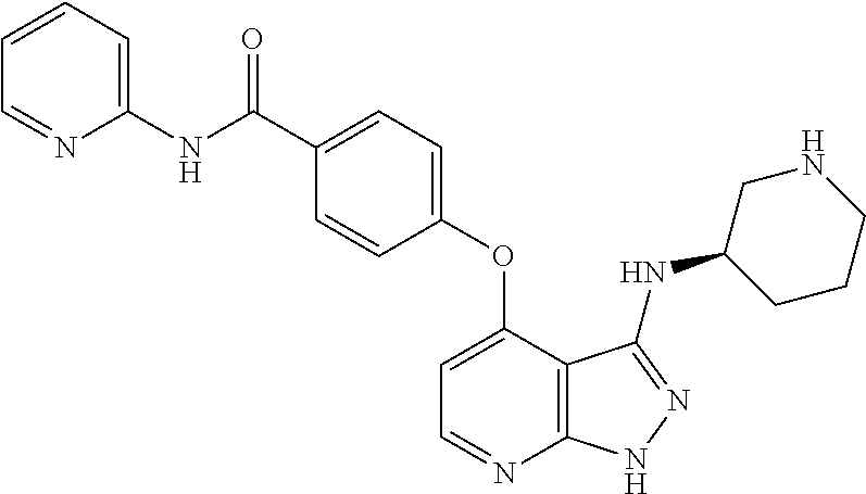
C1(NC(C2=CC=C(OC3=CC=NC4=C3C(NC3CCCNC3)=NN4)C=C2)=O)=CC=CC=N1
